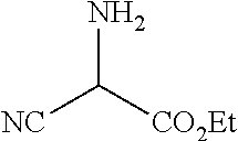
[NC]C([CO2Et])N
